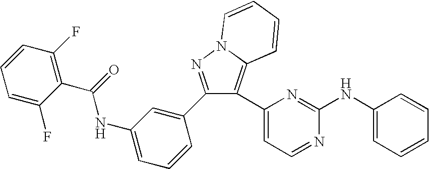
C12=C(C3=CC=NC(NC4=CC=CC=C4)=N3)C(C3=CC(NC(C4=C(F)C=CC=C4F)=O)=CC=C3)=NN1C=CC=C2
